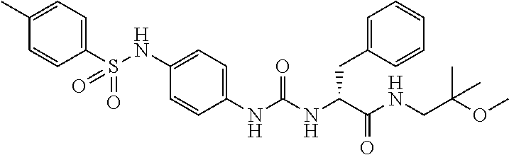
C1(C)=CC=C(S(NC2=CC=C(NC(NC(C(NCC(C)(OC)C)=O)CC3=CC=CC=C3)=O)C=C2)(=O)=O)C=C1
